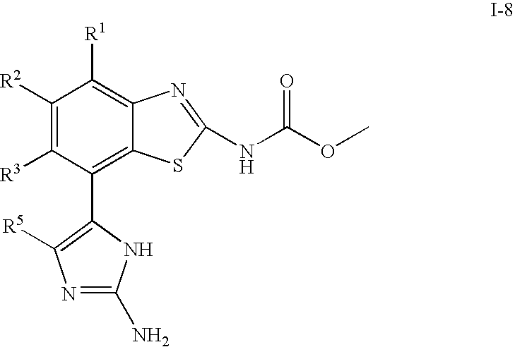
C1([R2])=C([R3])C(C2=C([R5])N=C(N)N2)=C2C(=C1[R1])N=C(NC(OC)=O)S2
